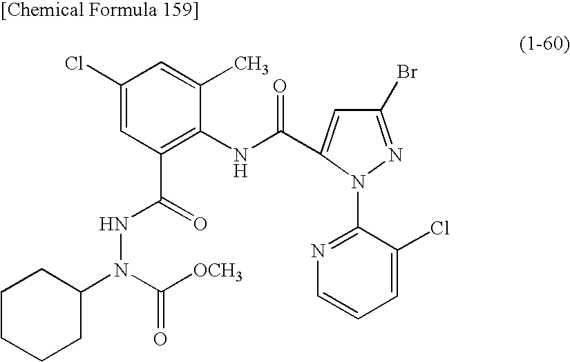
C1(Cl)=CC(C(=O)NN(C2CCCCC2)C(=O)[OCH3])=C(NC(=O)C2=CC(Br)=NN2C2=NC=CC=C2Cl)C(C)=C1
